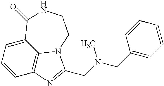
C1=CC2=C3C(=C1)C(=O)NCCN3C(CN(CC1=CC=CC=C1)C)=N2
